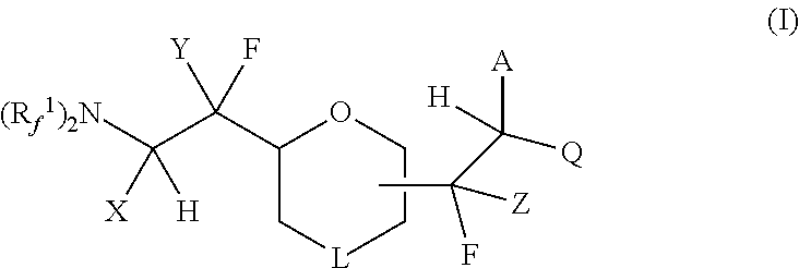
C1(C(C([(Rf1)2N])([H])[X])(F)[Y])C[L]CCO1.CC(C([A])([H])[Q])(F)[Z]
